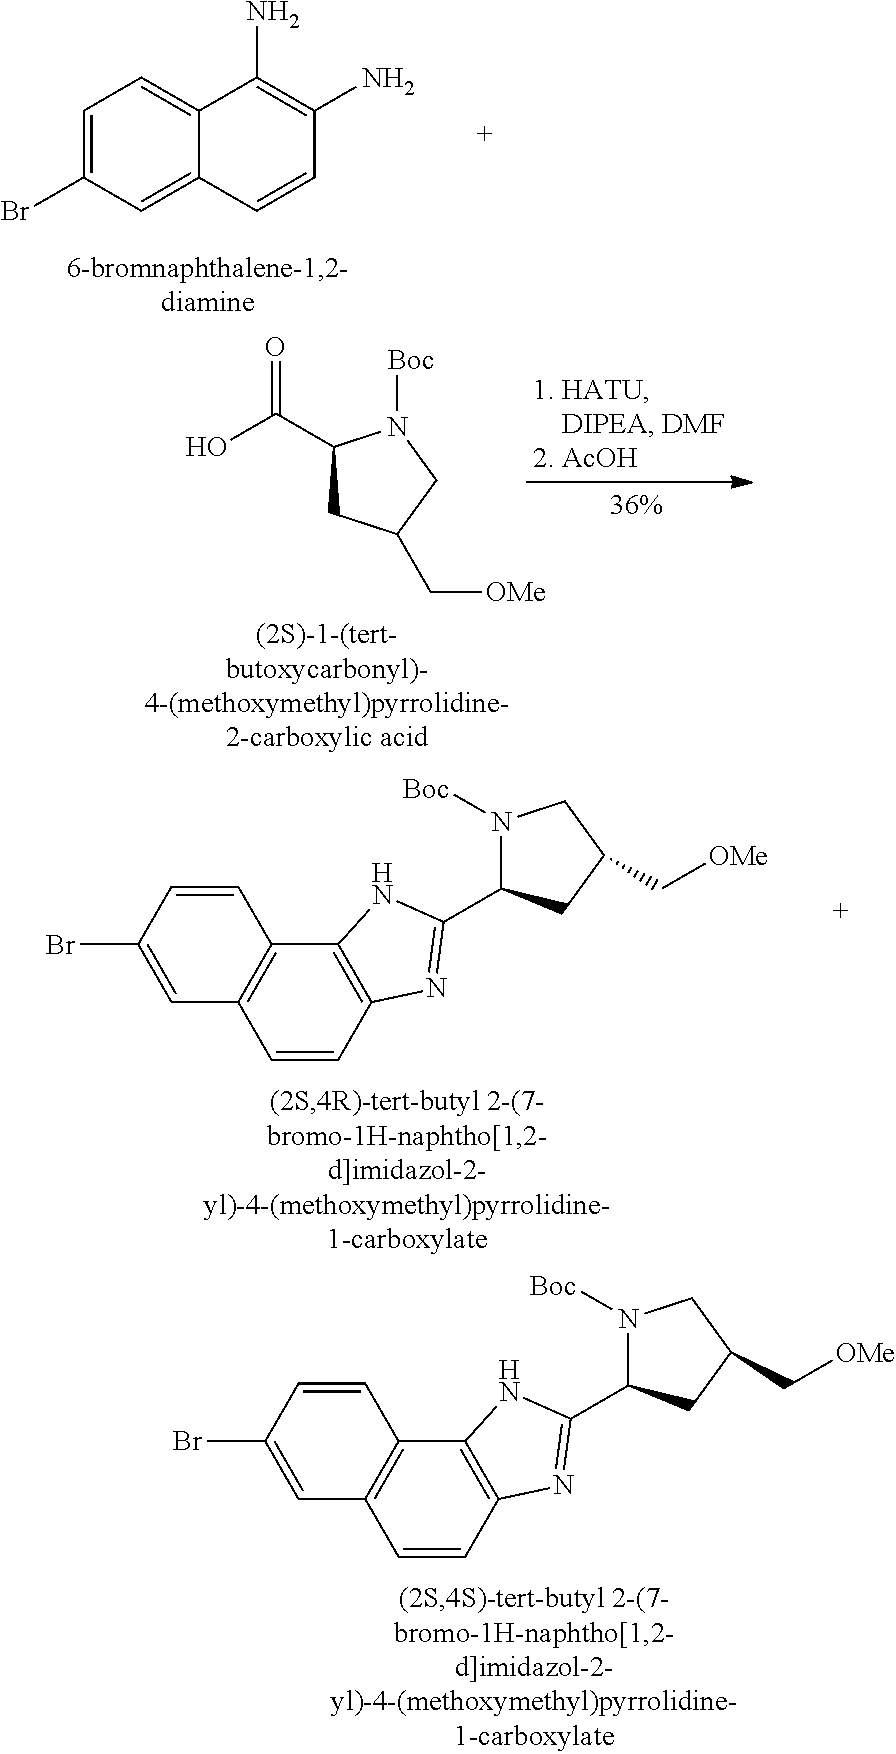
C1=C(Br)C=C2C(=C1)C(N)=C(N)C=C2.C1(C(=O)O)CC(C[OMe])CN1[Boc].C1=CC2=C(C3=C1C=C(Br)C=C3)NC(C1N([Boc])CC(C[OMe])C1)=N2.C1=CC2=C(C3=C1C=C(Br)C=C3)NC(C1N([Boc])CC(C[OMe])C1)=N2
